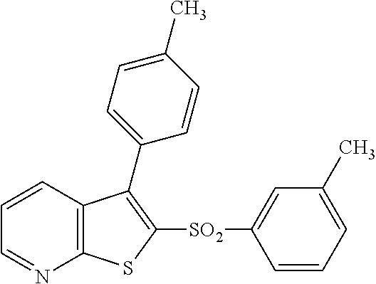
C1=CC2=C(N=C1)SC([SO2]C1=CC(C)=CC=C1)=C2C1=CC=C(C)C=C1
